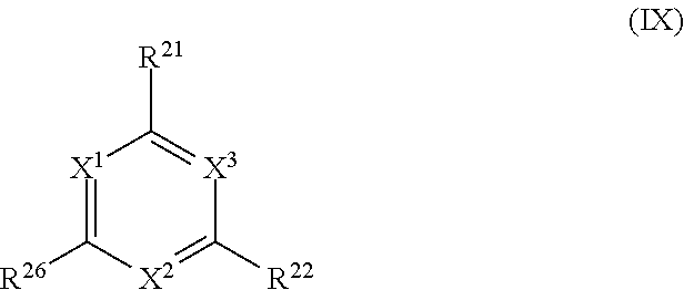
[X1]1=C([R26])[X2]=C([R22])[X3]=C1[R21]
